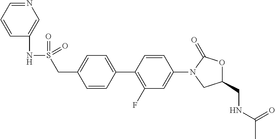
C(C1=CC=C(C2=C(F)C=C(N3CC(CNC(=O)C)OC3=O)C=C2)C=C1)S(=O)(NC1=CN=CC=C1)=O
